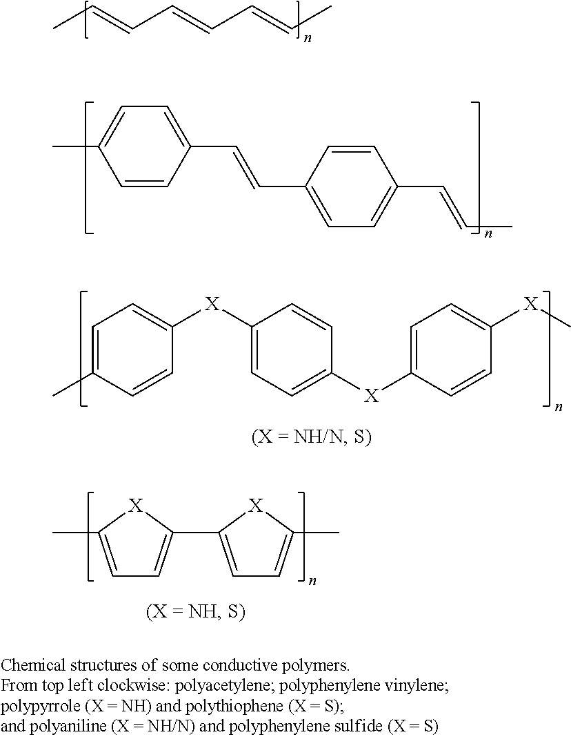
C(=CC=CC=CC)C.CC1=CC=C(C=CC2=CC=C(C=CC)C=C2)C=C1.C1=C(C)C=CC([X]C2=CC=C([X]C3=CC=C([X]C)C=C3)C=C2)=C1.C1=C(C)[X]C(C2=CC=C(C)[X]2)=C1
